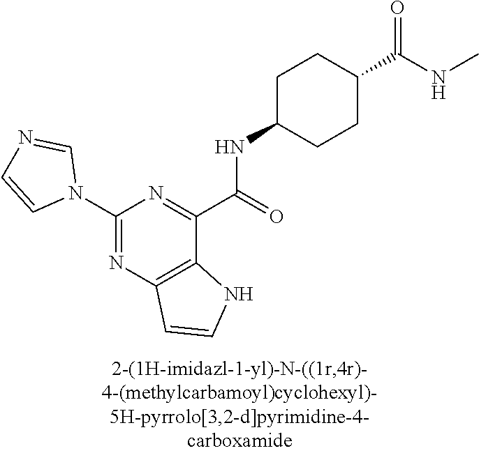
C1(N2C=NC=C2)=NC2=C(C(C(NC3CCC(C(NC)=O)CC3)=O)=N1)NC=C2
